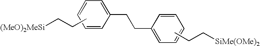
CCC[SiMe(OMe)2].C1=CC(CCC2=CC=CC=C2)=CC=C1.CCC[(MeO)2MeSi]
